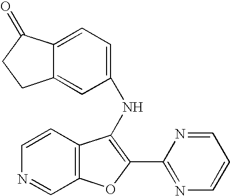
N(C1=C(C2=NC=CC=N2)OC2=C1C=CN=C2)C1=CC=C2C(=C1)CCC2=O
